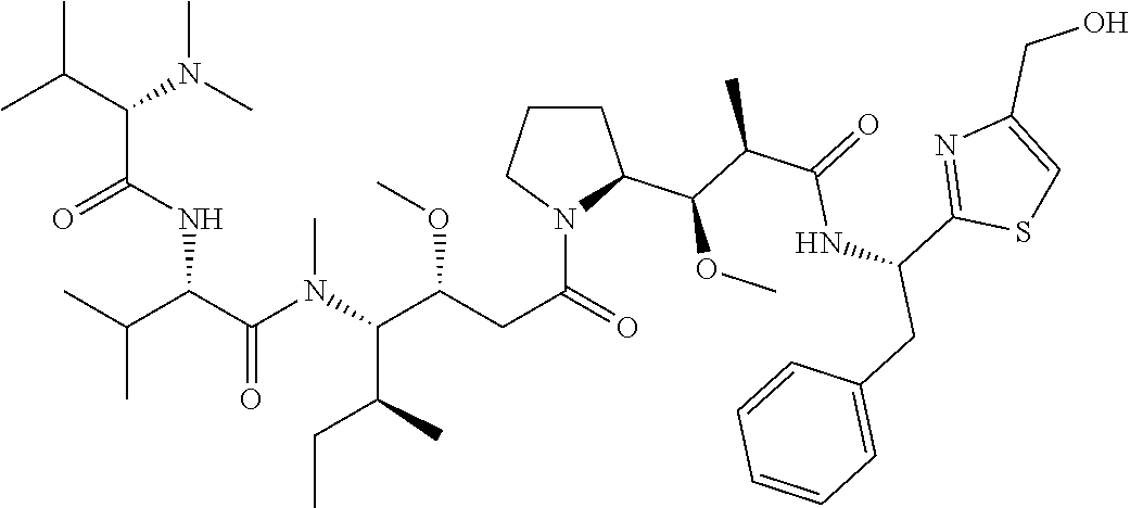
C(C)(C(N(C)C)C(NC(C(N(C(C(OC)CC(=O)N1C(C(C(C(=O)NC(C2=NC(CO)=CS2)CC2=CC=CC=C2)C)OC)CCC1)C(C)CC)C)=O)C(C)C)=O)C
